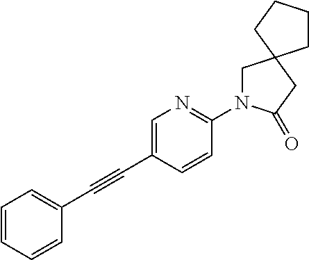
C1=CC=C(C#CC2=CN=C(N3CC4(CC3=O)CCCC4)C=C2)C=C1
